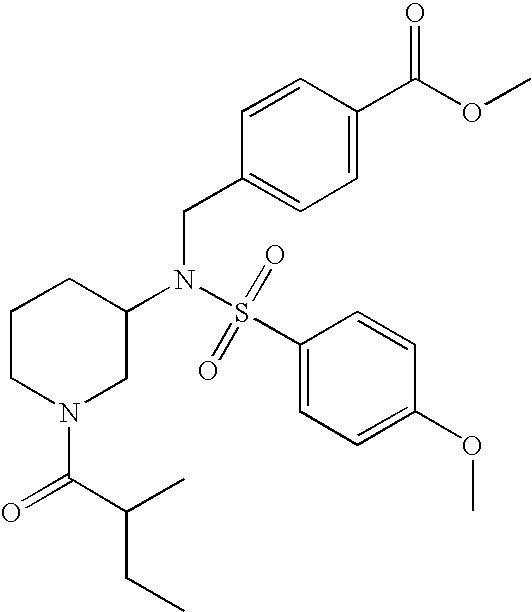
S(=O)(N(CC1=CC=C(C(OC)=O)C=C1)C1CN(C(=O)C(C)CC)CCC1)(C1=CC=C(OC)C=C1)=O
